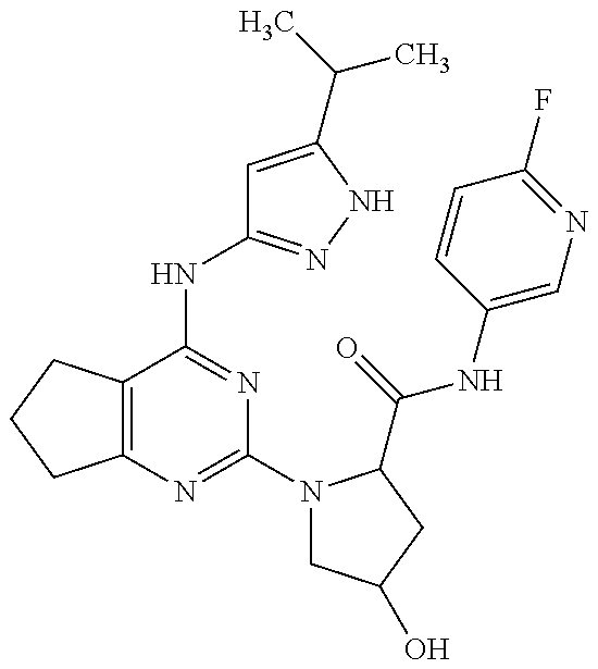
C12=C(C(NC3=NNC(C(C)C)=C3)=NC(N3CC(O)CC3C(=O)NC3=CN=C(F)C=C3)=N1)CCC2
